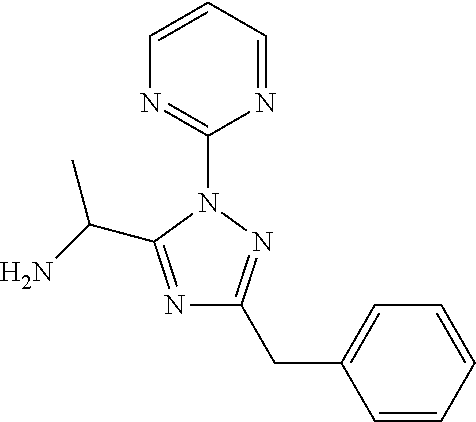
N1=C(C(N)C)N(C2=NC=CC=N2)N=C1CC1=CC=CC=C1
